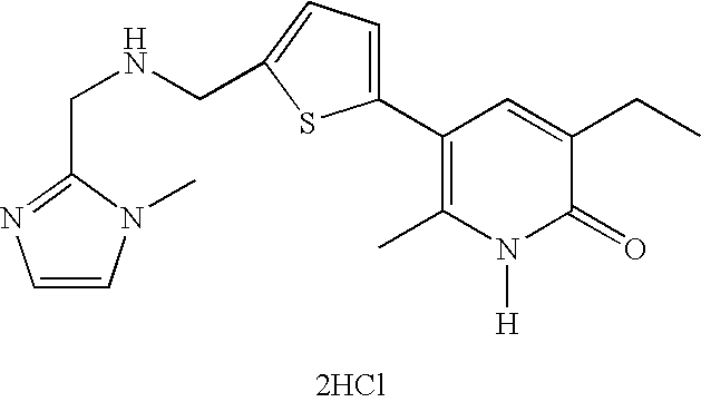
[2HCl].C1(C2=CC=C(CNCC3=NC=CN3C)S2)=C(C)N([H])C(=O)C(CC)=C1
